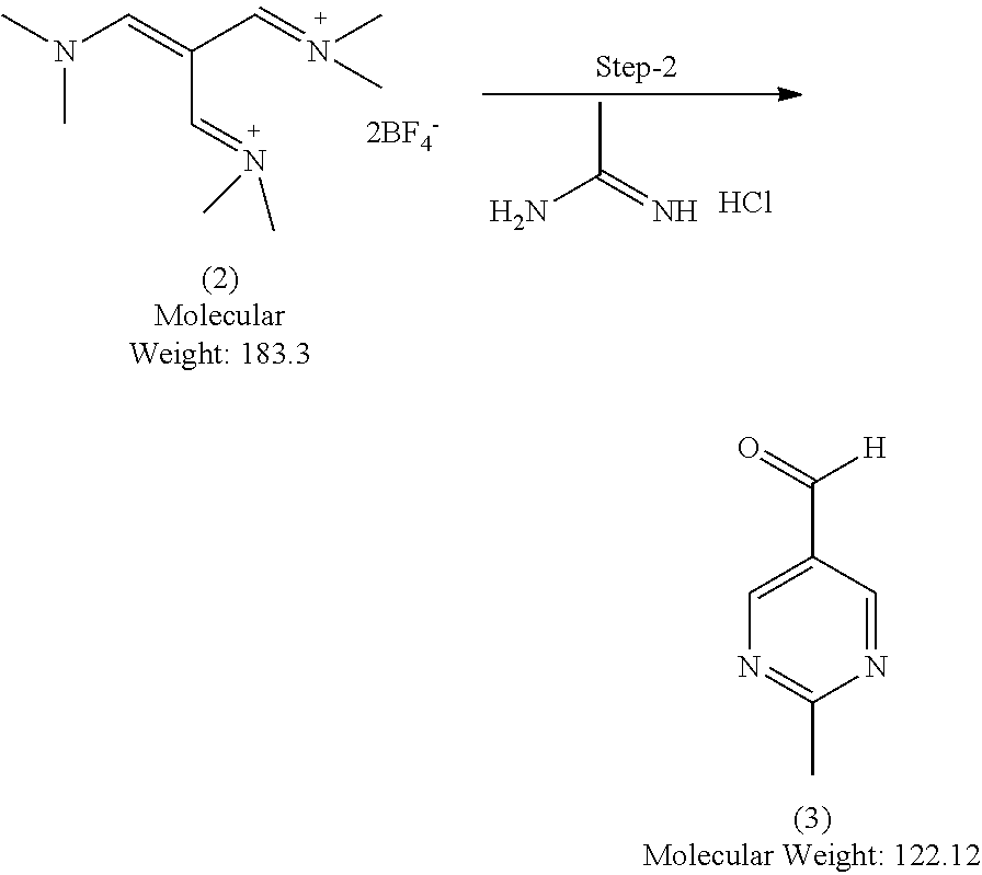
N1=CC(C([H])=O)=CN=C1C.CC(N)=N.Cl.CN(C=C(C=N(C)C)C=N(C)C)C
